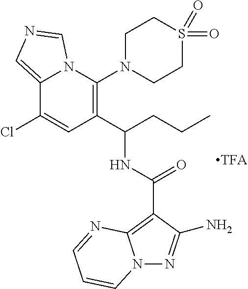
C12=CN=CN1C(N1CCS(=O)(=O)CC1)=C(C(CCC)NC(=O)C1=C3N(N=C1N)C=CC=N3)C=C2Cl
